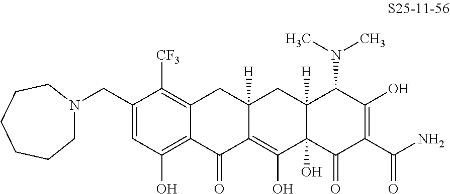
C1=C(CN2CCCCCC2)C([CF3])=C2C(=C1O)C(=O)C1=C(O)C3(O)C([H])(CC1([H])C2)C(N(C)C)C(O)=C(C(N)=O)C3=O
